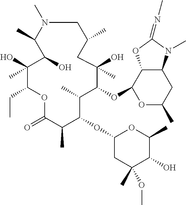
C1N(C)C(C)C(O)C(O)(C)C(CC)OC(=O)C(C)C(OC2CC(C)(OC)C(O)C(C)O2)C(C)C(OC2C3C(CC(C)O2)N(C)C(=NC)O3)C(C)(O)CC1C
